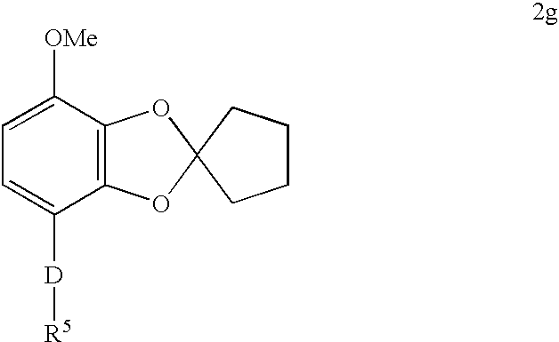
C12=C(C([OMe])=CC=C1[D][R5])OC1(O2)CCCC1
